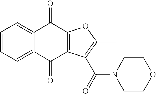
C1=CC=C2C(=C1)C(=O)C1=C(C2=O)C(C(=O)N2CCOCC2)=C(C)O1
